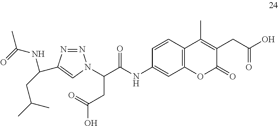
C1=CC2=C(C=C1NC(=O)C(CC(=O)O)N1N=NC(C(NC(=O)C)CC(C)C)=C1)OC(=O)C(CC(=O)O)=C2C
